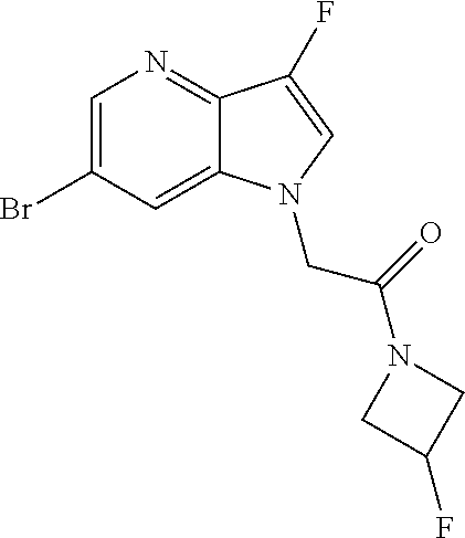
C1=C(Br)C=C2C(=N1)C(F)=CN2CC(=O)N1CC(F)C1
